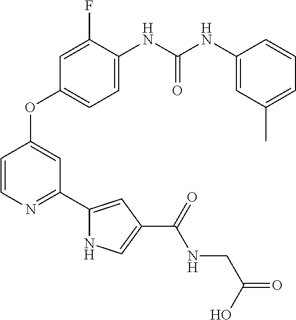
C1=CN=C(C2=CC(C(=O)NCC(=O)O)=CN2)C=C1OC1=CC=C(NC(NC2=CC(C)=CC=C2)=O)C(F)=C1
